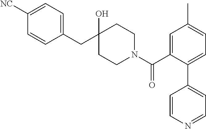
C1(CC2(O)CCN(C(C3=CC(C)=CC=C3C3=CC=NC=C3)=O)CC2)=CC=C([NC])C=C1
